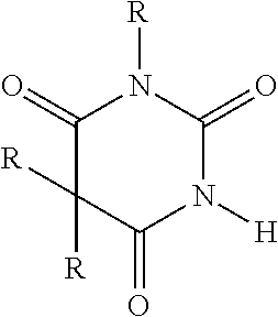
C1(=O)C([R])([R])C(=O)N([H])C(=O)N1[R]
